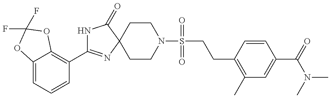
N1C(C2=C3C(=CC=C2)OC(F)(F)O3)=NC2(C1=O)CCN(S(CCC1=C(C)C=C(C(N(C)C)=O)C=C1)(=O)=O)CC2
